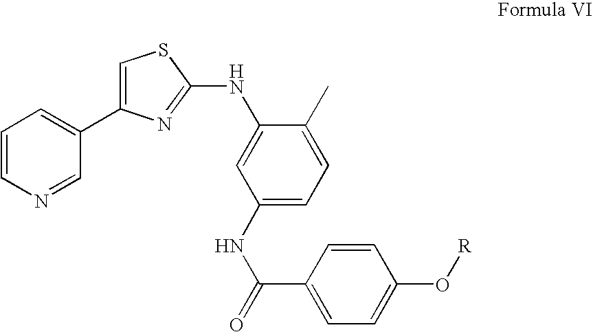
C1=CN=CC(C2=CSC(NC3=CC(NC(C4=CC=C(O[R])C=C4)=O)=CC=C3C)=N2)=C1
